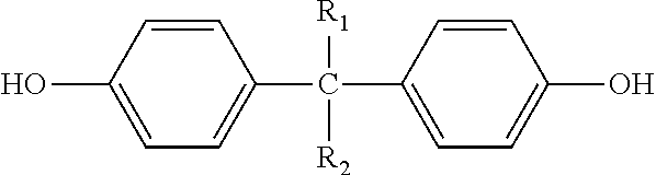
C1=CC(O)=CC=C1C(C1=CC=C(O)C=C1)([R1])[R2]
